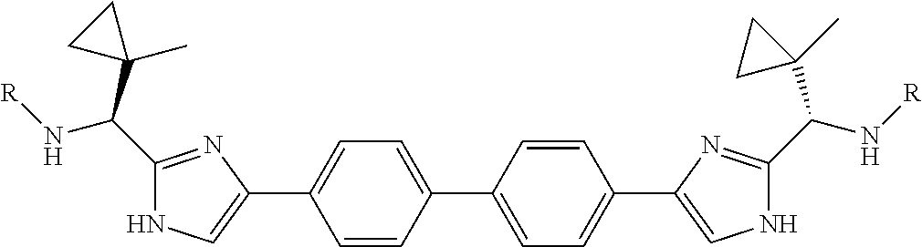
C1(C(C2(C)CC2)N[R])=NC(C2=CC=C(C3=CC=C(C4=CNC(C(N[R])C5(C)CC5)=N4)C=C3)C=C2)=CN1
